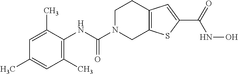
C1N(C(=O)NC2=C(C)C=C(C)C=C2C)CC2=C(C1)C=C(C(NO)=O)S2
